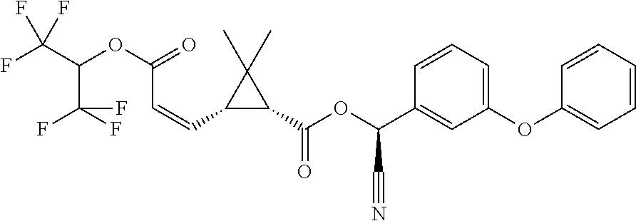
C1=CC=CC=C1OC1=CC=CC(C(OC(C2C(C)(C)C2C=CC(=O)OC(C(F)(F)F)C(F)(F)F)=O)C#N)=C1
